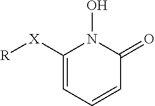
C1([X][R])=CC=CC(=O)N1O
